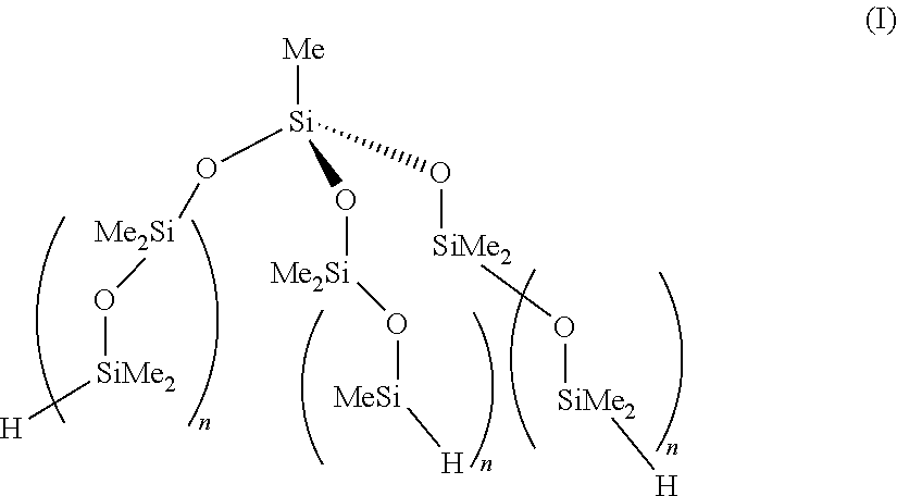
[Me][Si](O[Me2Si]O[SiMe2][H])(O[SiMe2]O[SiMe2][H])O[Me2Si]O[MeSi][H]
